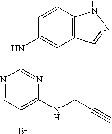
N1=CC(Br)=C(NCC#C)N=C1NC1=CC2=C(C=C1)NN=C2
